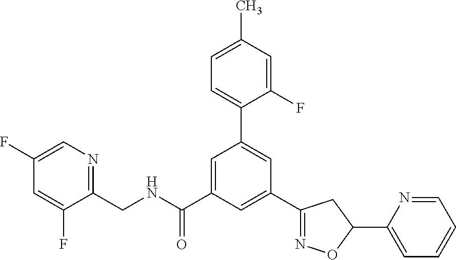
C1(CNC(=O)C2=CC(C3=CC=C(C)C=C3F)=CC(C3=NOC(C4=CC=CC=N4)C3)=C2)=NC=C(F)C=C1F
